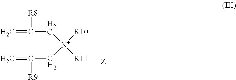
C(C[N+](CC(=C)[R9])([R10])[R11])(=C)[R8]
